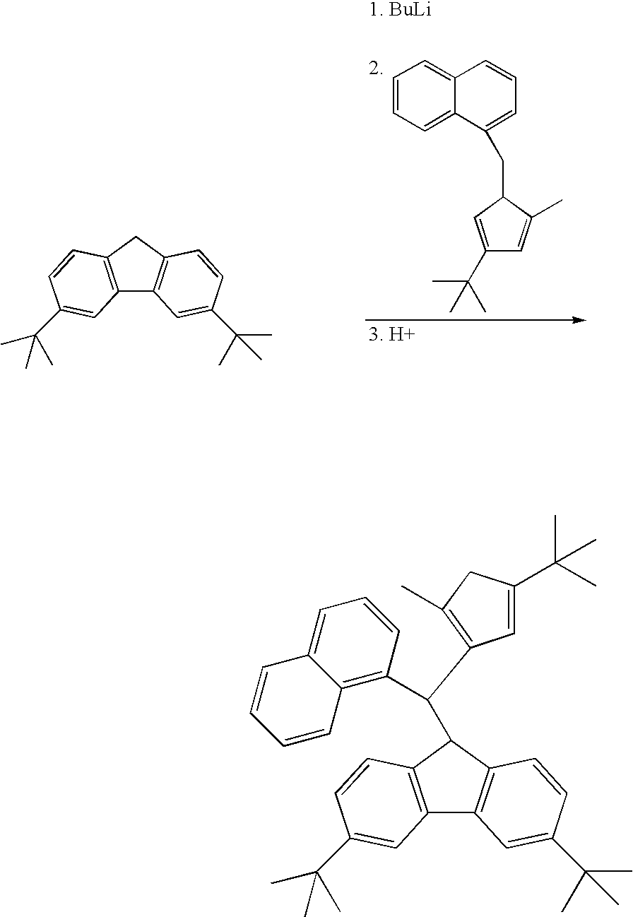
C1=CC=C2C(=C1)C=CC=C2CC1C(C)=CC(C(C)(C)C)=C1.C12=C(CC3=C1C=C(C(C)(C)C)C=C3)C=CC(C(C)(C)C)=C2.C12=CC=CC(C(C3=C(C)CC(C(C)(C)C)=C3)C3C4=C(C5=C3C=CC(C(C)(C)C)=C5)C=C(C(C)(C)C)C=C4)=C1C=CC=C2
